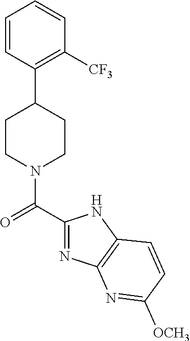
C1CN(C(=O)C2=NC3=C(N2)C=CC([OCH3])=N3)CCC1C1=C([CF3])C=CC=C1
